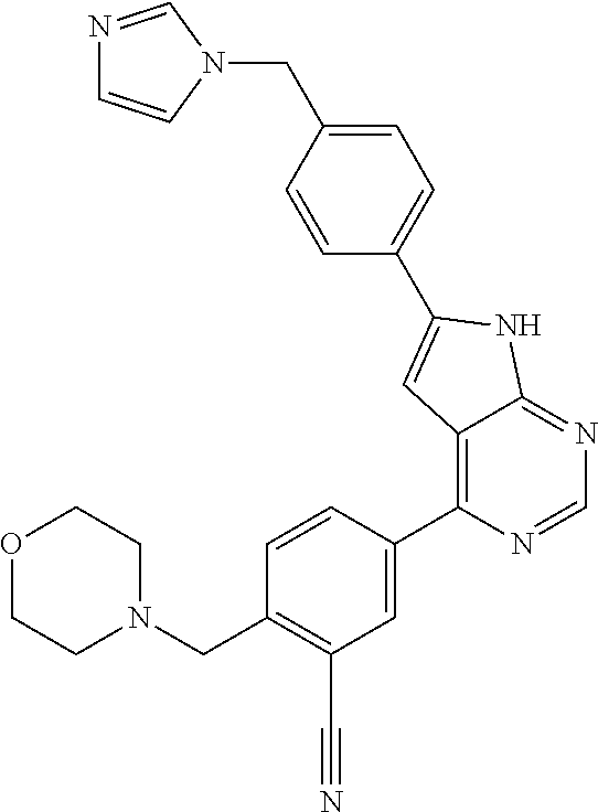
C1=CC(CN2C=NC=C2)=CC=C1C1=CC2=C(C3=CC(C#N)=C(CN4CCOCC4)C=C3)N=CN=C2N1
